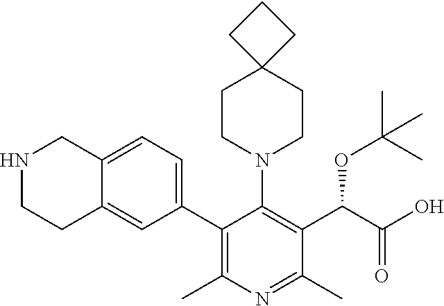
C12=CC=C(C3=C(C)N=C(C)C(C(C(O)=O)OC(C)(C)C)=C3N3CCC4(CC3)CCC4)C=C1CCNC2
